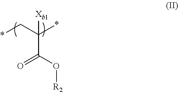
C(C(O[R2])=O)(*)(C*)[Xb1]
